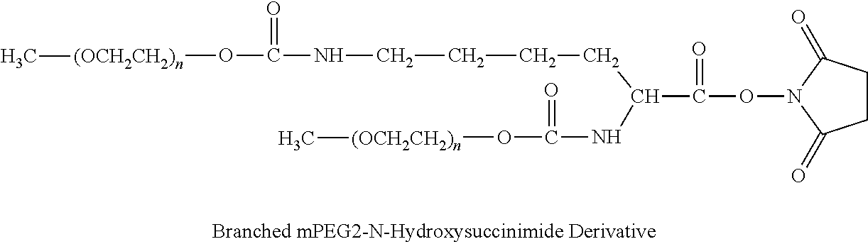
C1CC(=O)N(OC(C(CCCCNC(O[(OCH2CH2)n]C)=O)NC(O[(OCH2CH2)n]C)=O)=O)C1=O
